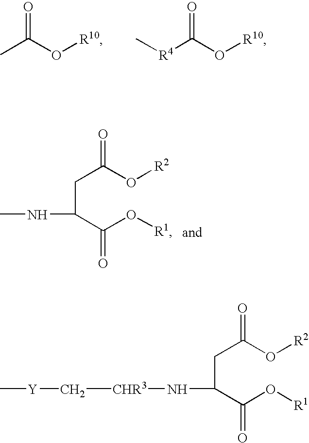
CC(O[R10])=O.C[R4]C(O[R10])=O.C(C(C(O[R1])=O)NC)C(O[R2])=O.C(C(C(O[R1])=O)N[CHR3]C[Y]C)C(O[R2])=O
